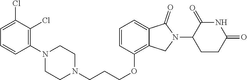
C(CCOC1=C2C(=CC=C1)C(=O)N(C1CCC(=O)NC1=O)C2)N1CCN(C2=C(Cl)C(Cl)=CC=C2)CC1
